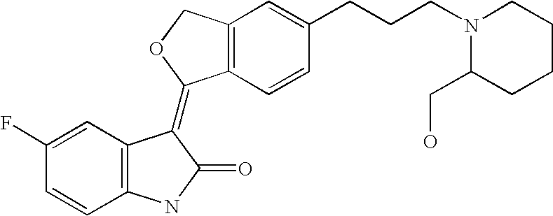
C12=C(C=CC(CCCN3C(CO)CCCC3)=C1)C(=C1C3=C(C=CC(F)=C3)NC1=O)OC2
